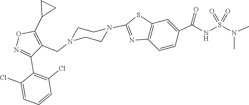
C1CN(C2=NC3=C(C=C(C(NS(N(C)C)(=O)=O)=O)C=C3)S2)CCN1CC1=C(C2CC2)ON=C1C1=C(Cl)C=CC=C1Cl
